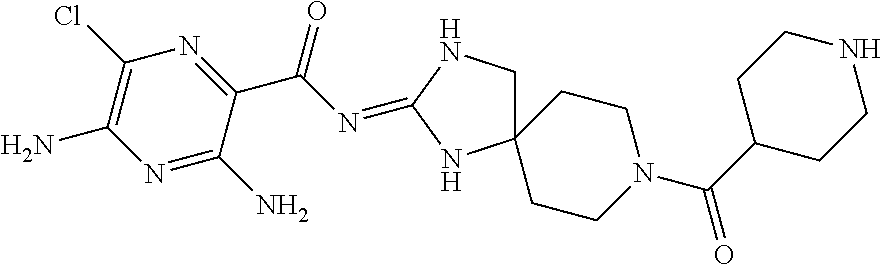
C12(CNC(=NC(C3=NC(Cl)=C(N)N=C3N)=O)N1)CCN(C(C1CCNCC1)=O)CC2
